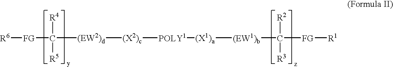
[(X1)a]([(EW1)b]C([FG][R1])([R2])[R3])[POLY1][(X2)c][(EW2)d]C([R4])([R5])[FG][R6]
